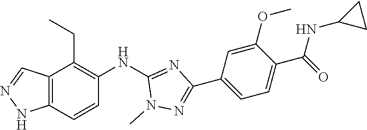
C12=C(C=CC(NC3=NC(C4=CC=C(C(NC5CC5)=O)C(OC)=C4)=NN3C)=C1CC)NN=C2
